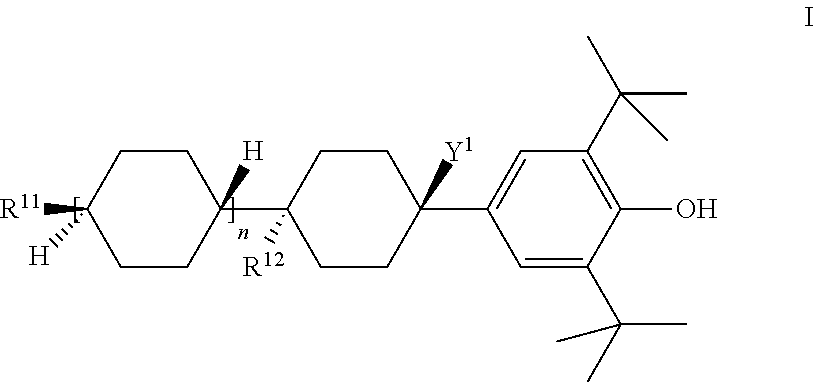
C1CC([R11])([H])CCC1(C1([R12])CCC(C2=CC(C(C)(C)C)=C(O)C(C(C)(C)C)=C2)([Y1])CC1)[H]
